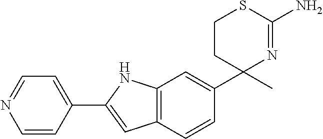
C12=C(C=CC(C3(C)N=C(N)SCC3)=C1)C=C(C1=CC=NC=C1)N2
